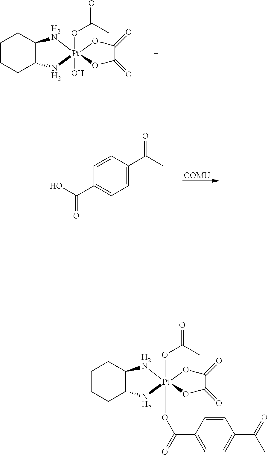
C1CCC2C(C1)[H2N][Pt]1(OC(=O)C3=CC=C(C(=O)C)C=C3)(OC(=O)C)(N2)OC(=O)C(=O)O1.C1CCC2C(C1)[H2N][Pt]1(OC(=O)C)(O)(N2)OC(=O)C(=O)O1.[COMU].C1=C(C(C)=O)C=CC(C(O)=O)=C1
